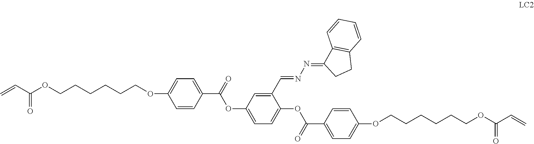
C1=CC(C(=O)OC2=CC=C(OC(C3=CC=C(OCCCCCCOC(C=C)=O)C=C3)=O)C(C=NN=C3C4=C(CC3)C=CC=C4)=C2)=CC=C1OCCCCCCOC(C=C)=O
